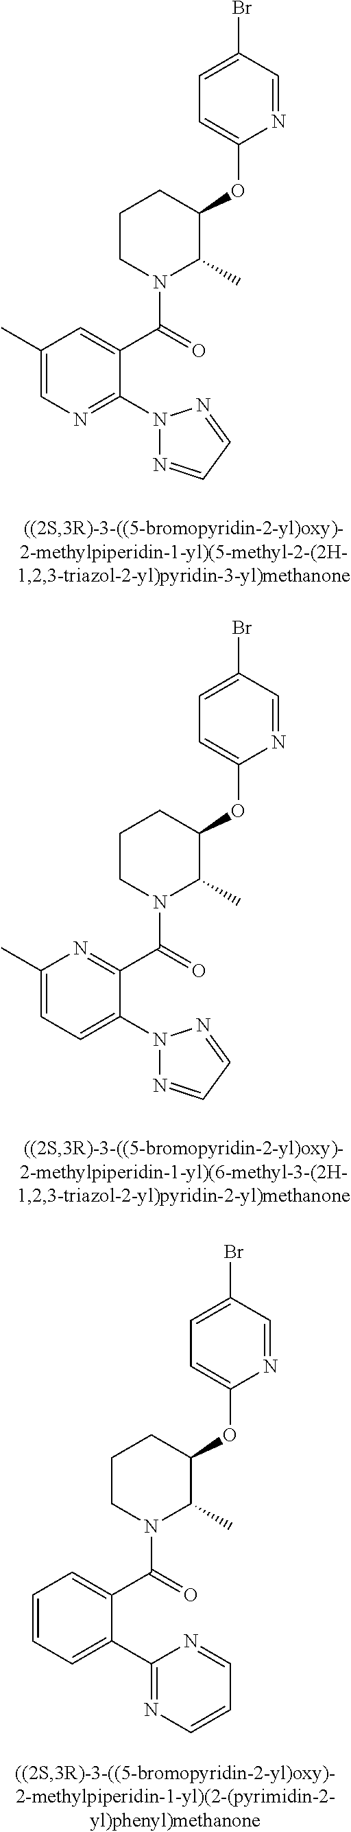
C1(OC2CCCN(C(C3=CC(C)=CN=C3N3N=CC=N3)=O)C2C)=CC=C(Br)C=N1.C1(OC2CCCN(C(C3=NC(C)=CC=C3N3N=CC=N3)=O)C2C)=CC=C(Br)C=N1.C1(OC2CCCN(C(C3=CC=CC=C3C3=NC=CC=N3)=O)C2C)=CC=C(Br)C=N1
